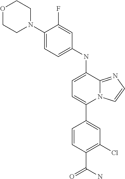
C1(C2=CC(Cl)=C(C(N)=O)C=C2)=CC=C(NC2=CC=C(N3CCOCC3)C(F)=C2)C2=NC=CN12
